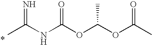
CC(NC(OC(OC(C)=O)C)=O)=N
